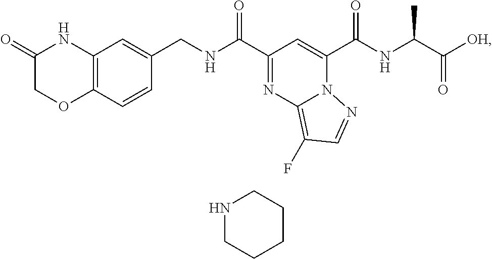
C12=C(C=CC(CNC(C3=NC4=C(F)C=NN4C(C(NC(C(=O)[OH])C)=O)=C3)=O)=C1)OCC(=O)N2.N1CCCCC1
